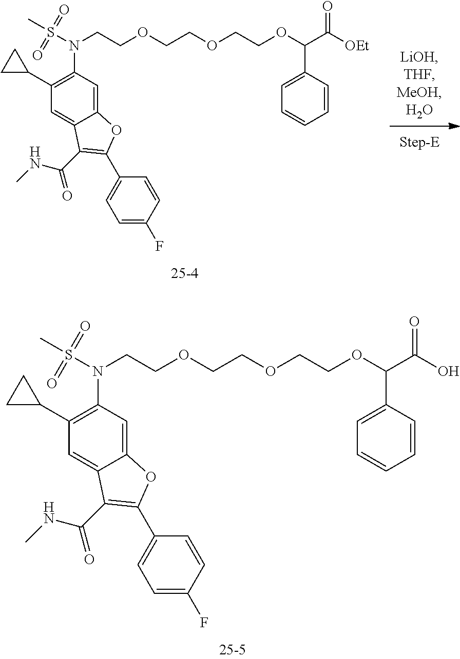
C(COC(C(=O)O)C1=CC=CC=C1)OCCOCCN(S(C)(=O)=O)C1=C(C2CC2)C=C2C(=C1)OC(C1=CC=C(F)C=C1)=C2C(=O)NC.C(COC(C(=O)[OEt])C1=CC=CC=C1)OCCOCCN(S(C)(=O)=O)C1=C(C2CC2)C=C2C(=C1)OC(C1=CC=C(F)C=C1)=C2C(=O)NC
